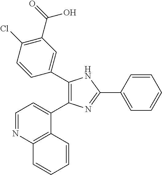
C1(C2=CC(C(=O)O)=C(Cl)C=C2)=C(C2=CC=NC3=C2C=CC=C3)N=C(C2=CC=CC=C2)N1
